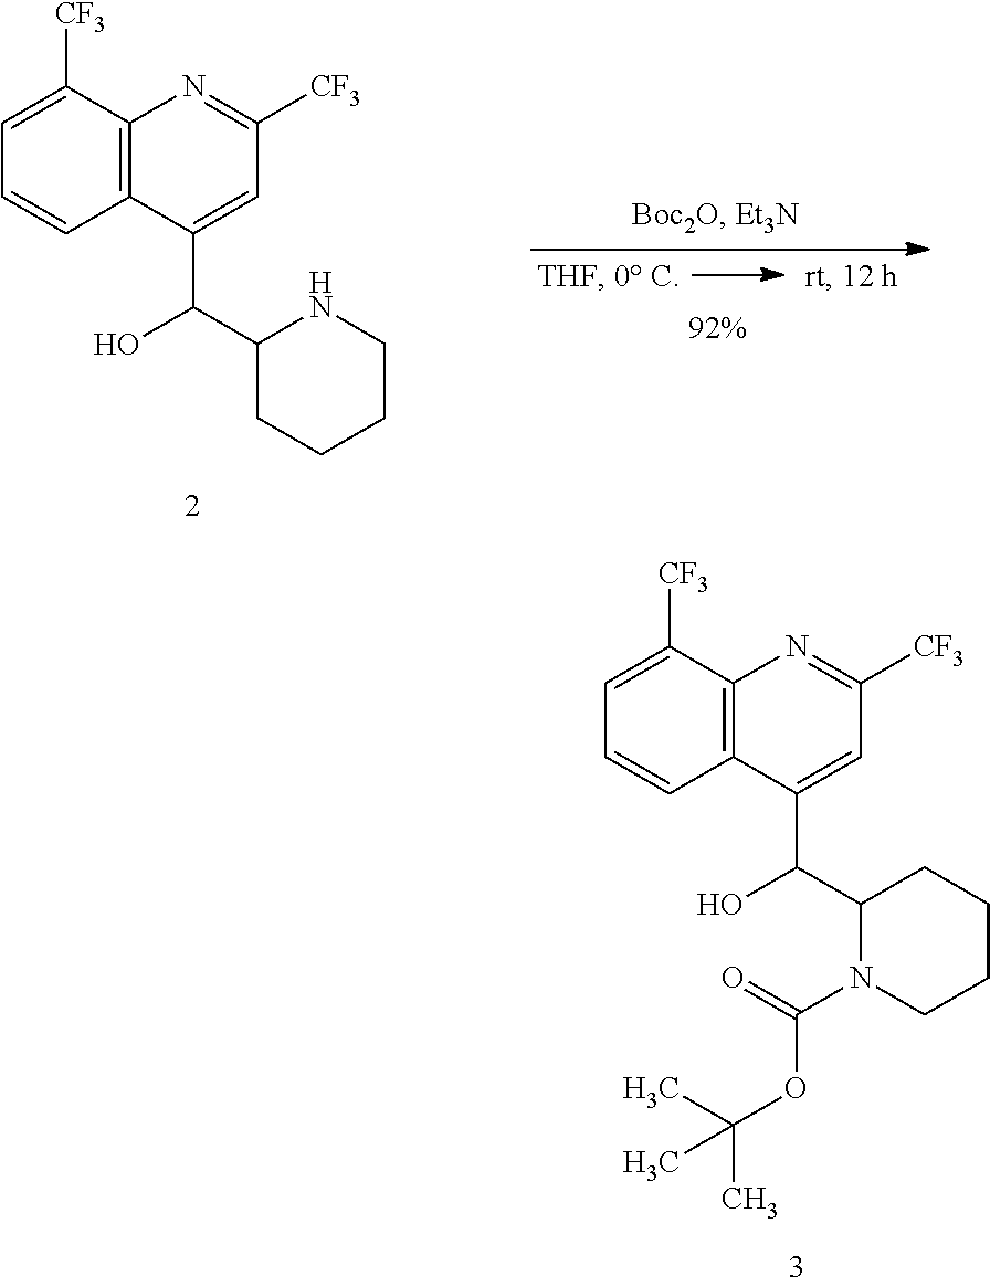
C12=C(C([CF3])=CC=C1)N=C([CF3])C=C2C(C1N(C(=O)OC(C)(C)C)CCCC1)O.C12=C(C([CF3])=CC=C1)N=C([CF3])C=C2C(C1CCCCN1)O
